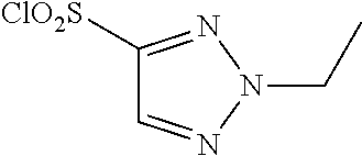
C1([ClO2S])=NN(CC)N=C1
